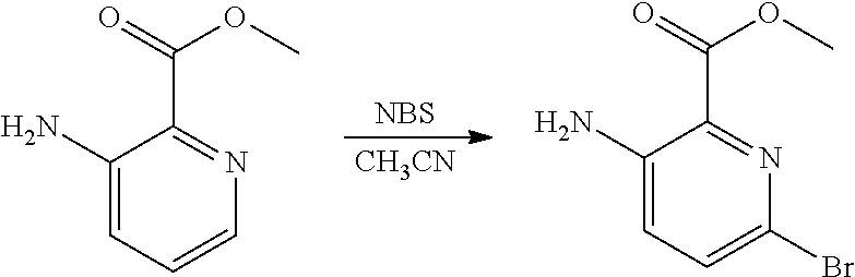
[CH3CN].[NBS].C1(N)=CC=CN=C1C(=O)OC.C1(N)=CC=C(Br)N=C1C(=O)OC
